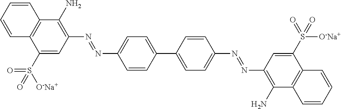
C1(S(=O)([O-Na+])=O)=CC(N=NC2=CC=C(C3=CC=C(N=NC4=C(N)C5=C(C(S([O-Na+])(=O)=O)=C4)C=CC=C5)C=C3)C=C2)=C(N)C2=C1C=CC=C2
